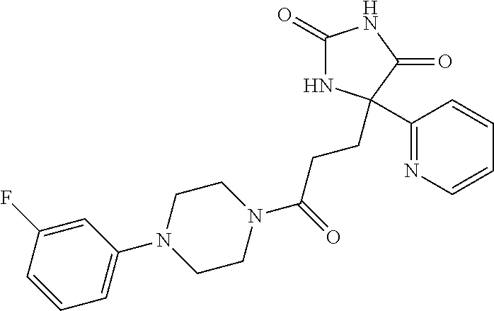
C1(=O)NC(C2=NC=CC=C2)(CCC(N2CCN(C3=CC=CC(F)=C3)CC2)=O)C(=O)N1
